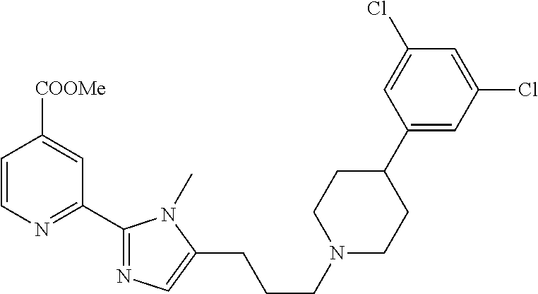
C1=CN=C(C2=NC=C(CCCN3CCC(C4=CC(Cl)=CC(Cl)=C4)CC3)N2C)C=C1[COOMe]
